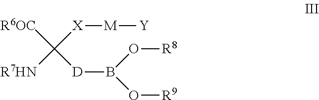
[X]([M][Y])C([D]B(O[R8])O[R9])([R6OC])[R7HN]
